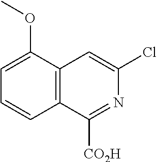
C1=C(OC)C2=C(C=C1)C([CO2H])=NC(Cl)=C2
